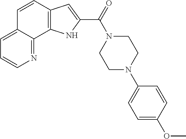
C1(C(N2CCN(C3=CC=C(OC)C=C3)CC2)=O)=CC2=C(N1)C1=NC=CC=C1C=C2
